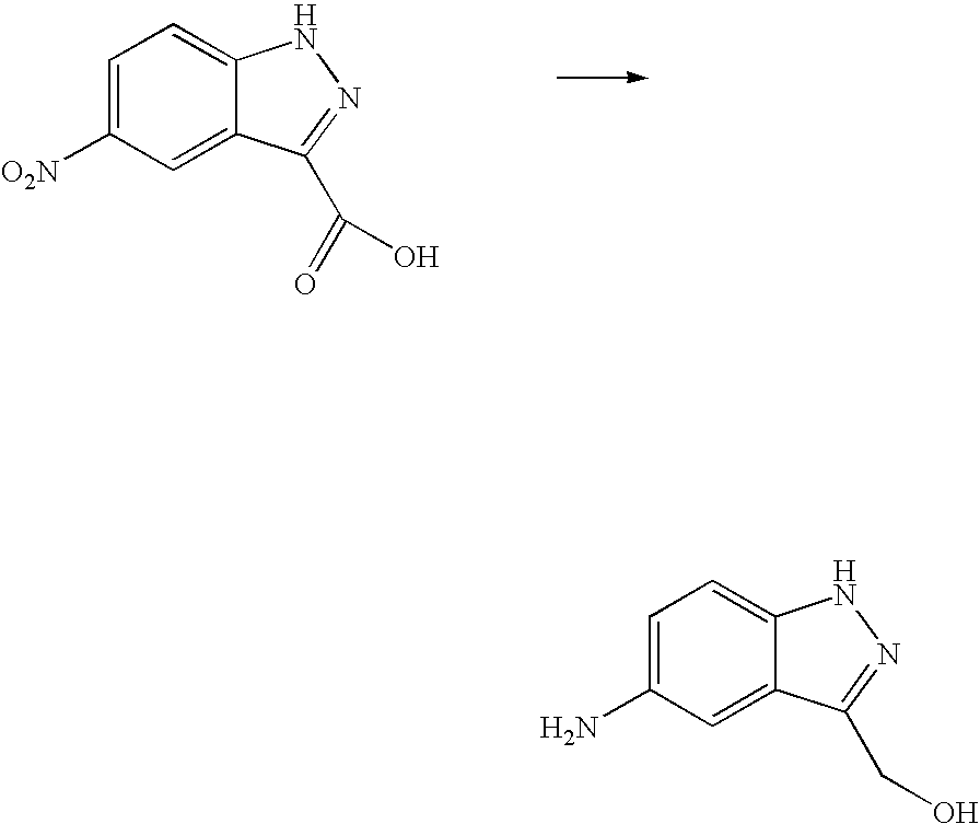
C1=C([O2N])C=C2C(=C1)NN=C2C(O)=O.C1=C(N)C=C2C(=C1)NN=C2CO
